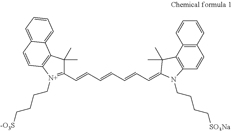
C1(C=CC=CC=CC=C2C(C)(C)C3=C(C=CC4=C3C=CC=C4)N2CCCC[SO3Na])=[N+](CCCC[-O3S])C2=C(C1(C)C)C1=CC=CC=C1C=C2
